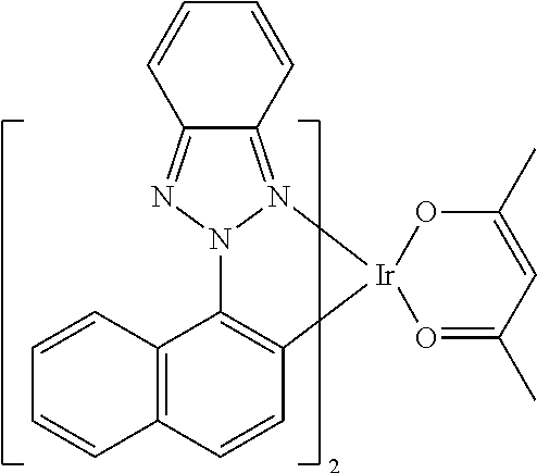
C12=NN3N(=C1C=CC=C2)[Ir]1(C2=C3C3=C(C=C2)C=CC=C3)O=C(C)C=C(C)O1
